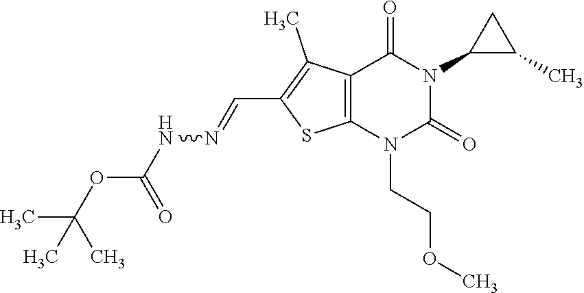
C12=C(N(CCOC)C(=O)N(C3C(C)C3)C1=O)SC(C=NNC(OC(C)(C)C)=O)=C2C
